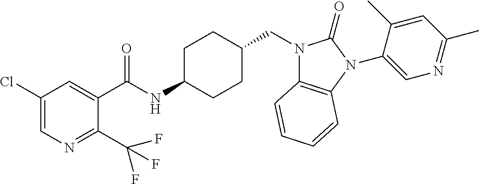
C1(Cl)=CN=C(C(F)(F)F)C(C(NC2CCC(CN3C4=C(N(C5=CN=C(C)C=C5C)C3=O)C=CC=C4)CC2)=O)=C1
